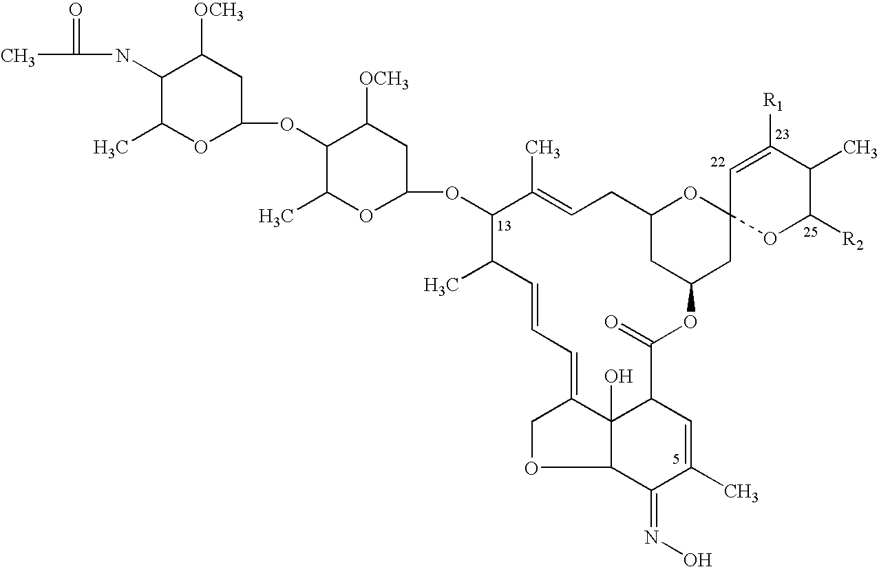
C1(=NO)C(C)=CC2C3(O)C1OCC3=CC=CC(C)C(OC1OC(C)C(OC3OC(C)C(NC(=O)C)C([OCH3])C3)C([OCH3])C1)C(C)=CCC1CC(CC3(O1)OC([R2])C(C)C([R1])=C3)OC2=O
